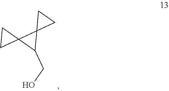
C12(C(CO)C13CC3)CC2
